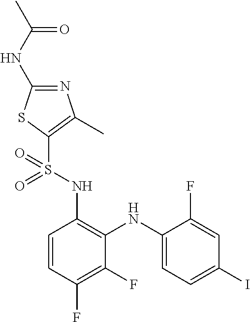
C1=CC(F)=C(F)C(NC2=CC=C(I)C=C2F)=C1NS(C1=C(C)N=C(NC(C)=O)S1)(=O)=O
